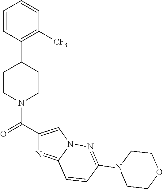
C1CN(C(C2=CN3C(=N2)C=CC(N2CCOCC2)=N3)=O)CCC1C1=C([CF3])C=CC=C1
